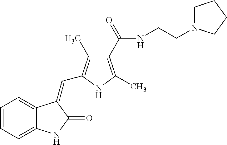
C1=CC=C2C(=C1)C(=CC1=C(C)C(C(=O)NCCN3CCCC3)=C(C)N1)C(=O)N2
